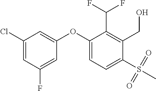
C1(Cl)=CC(F)=CC(OC2=CC=C(S(C)(=O)=O)C(CO)=C2C(F)F)=C1
